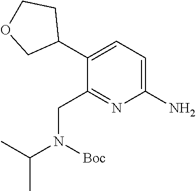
C1(N)=CC=C(C2CCOC2)C(CN(C(C)C)[Boc])=N1
